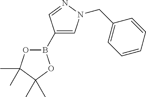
O1B(C2=CN(CC3=CC=CC=C3)N=C2)OC(C)(C)C1(C)C
